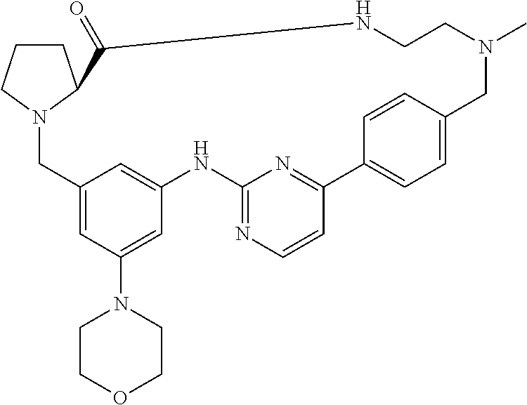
C1CCN2C1C(=O)NCCN(C)CC1=CC=C(C3=NC(=NC=C3)NC3=CC(=CC(N4CCOCC4)=C3)C2)C=C1
